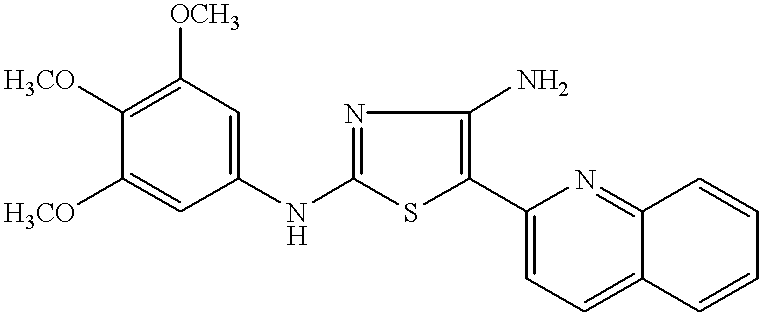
C1(NC2=CC([OCH3])=C([H3CO])C([H3CO])=C2)=NC(N)=C(C2=CC=C3C(=N2)C=CC=C3)S1
